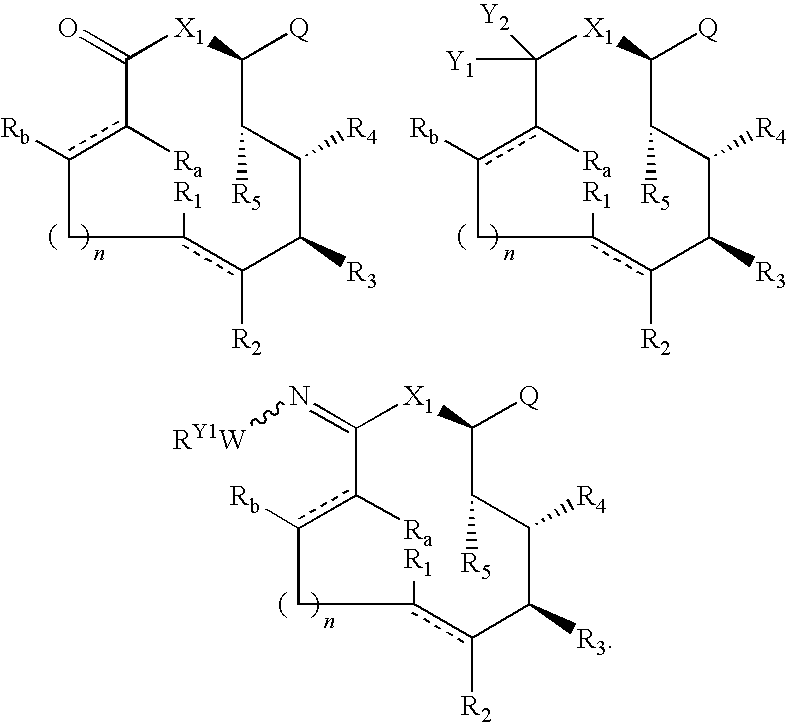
c1([R1])c([R2])C([R3])C([R4])C([R5])C([Q])[X1]C([Y2])([Y1])c([Ra])c([Rb])C1.c1([R1])c([R2])C([R3])C([R4])C([R5])C([Q])[X1]C(=O)c([Ra])c([Rb])C1.c1([R1])c([R2])C([R3])C([R4])C([R5])C([Q])[X1]C(=N[RY1W])c([Ra])c([Rb])C1
